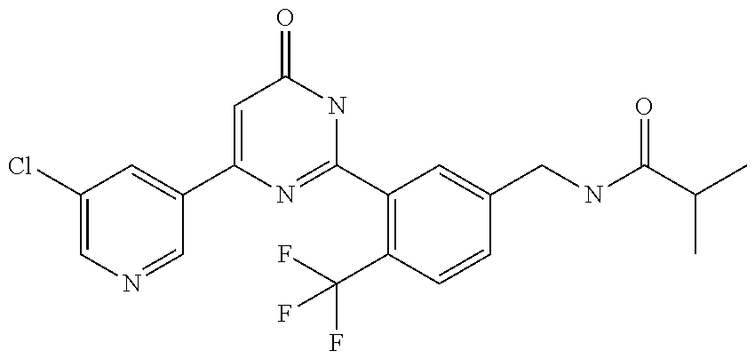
C1(C2=CC(Cl)=CN=C2)=CC(=O)NC(C2=C(C(F)(F)F)C=CC(CNC(C(C)C)=O)=C2)=N1
